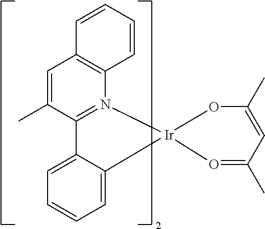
CC1=CC2=C(N3=C1C1=CC=CC=C1[Ir]31O=C(C)C=C(C)O1)C=CC=C2
